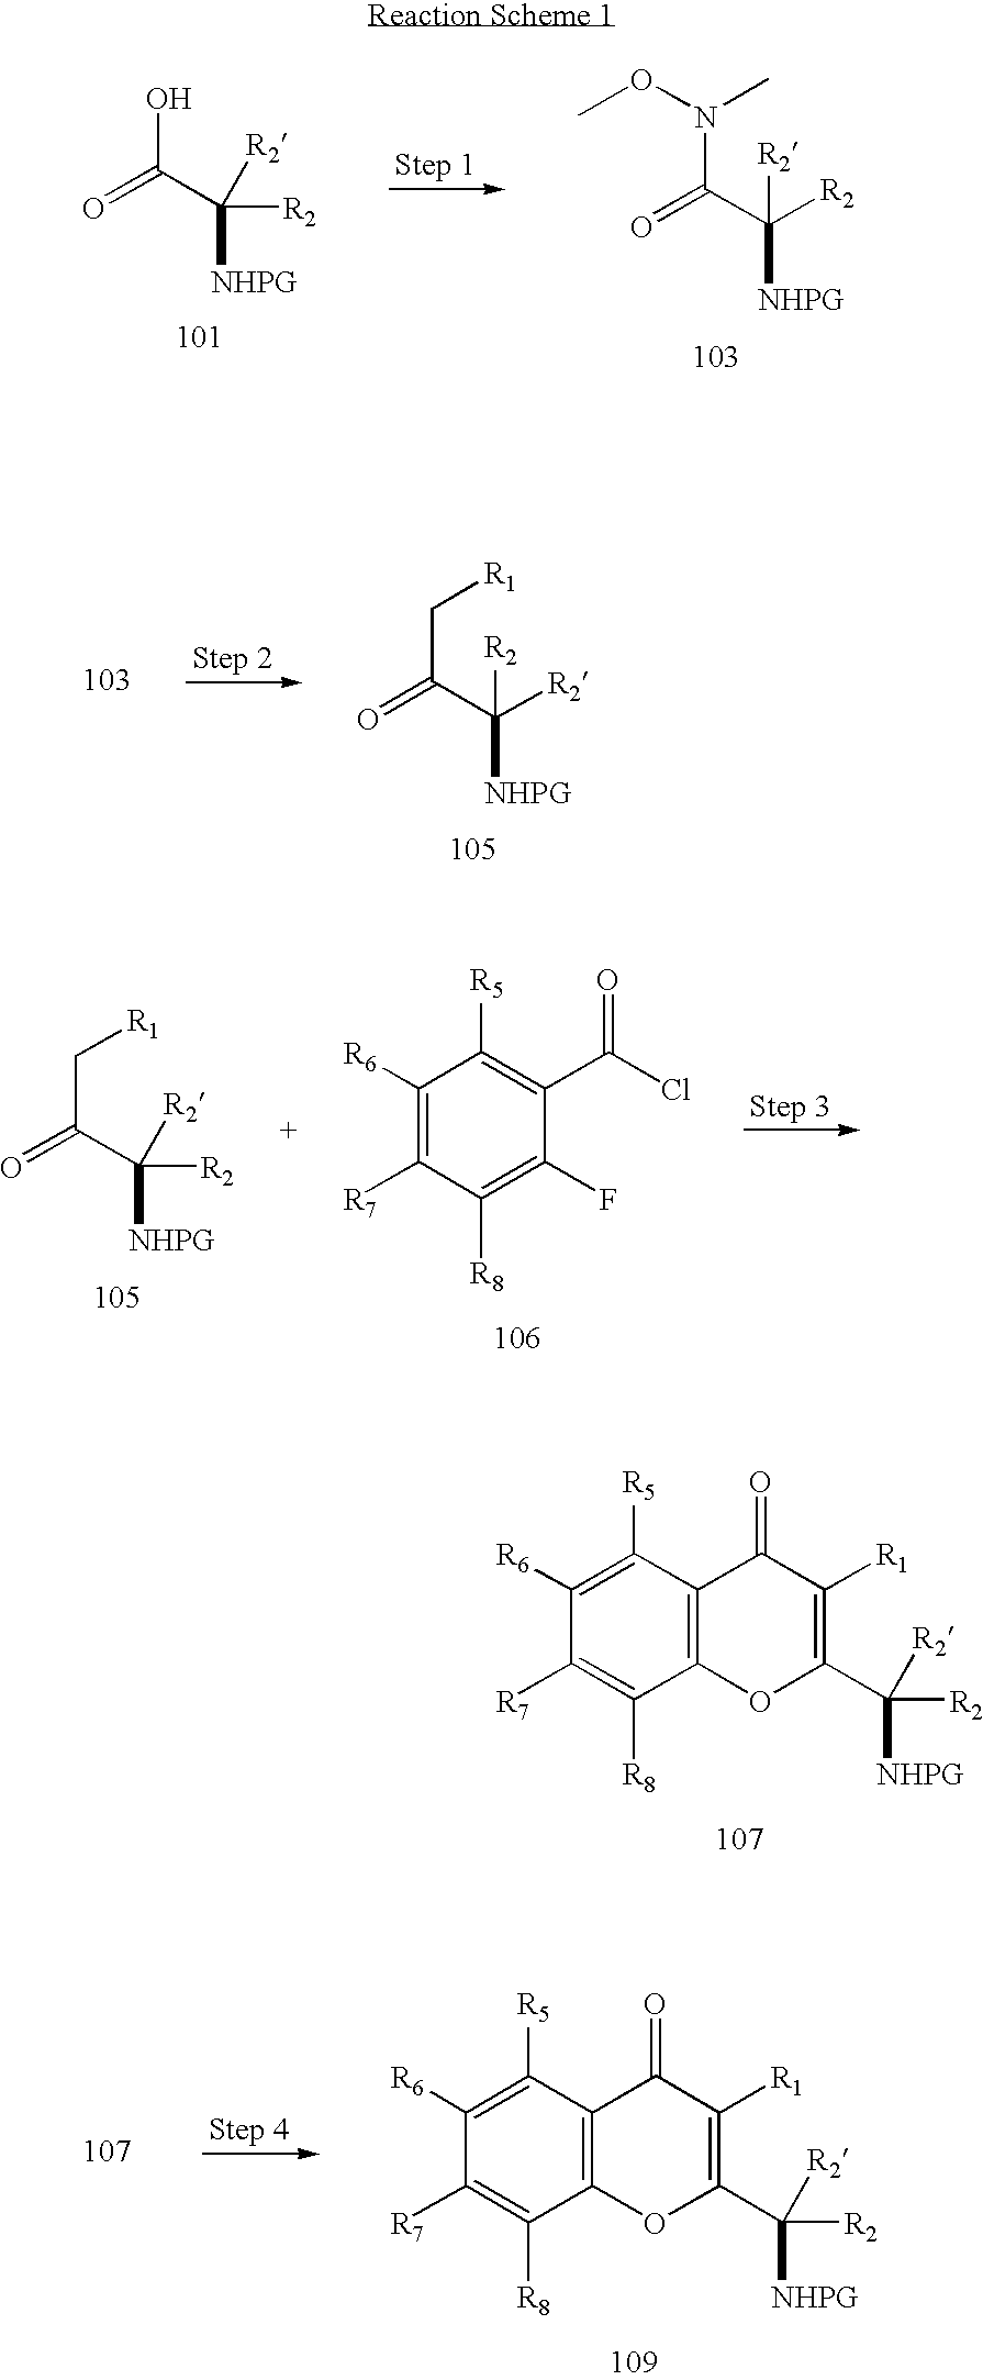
OC(C([R2])([NHPG])[R2])=O.N(C(C([NHPG])([R2])[R2])=O)(OC)C.C(C(C([NHPG])([R2])[R2])=O)[R1].C1([R6])=C([R5])C2=C(C([R8])=C1[R7])OC(C([R2])([NHPG])[R2])=C([R1])C2=O.C1([R6])=C([R7])C([R8])=C(F)C(C(=O)Cl)=C1[R5].C(C(C([R2])([NHPG])[R2])=O)[R1].C1([R6])=C([R5])C2=C(C([R8])=C1[R7])OC(C([R2])([NHPG])[R2])=C([R1])C2=O
